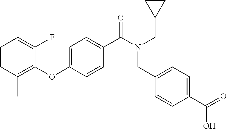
C1=CC(C)=C(OC2=CC=C(C(N(CC3CC3)CC3=CC=C(C(O)=O)C=C3)=O)C=C2)C(F)=C1
